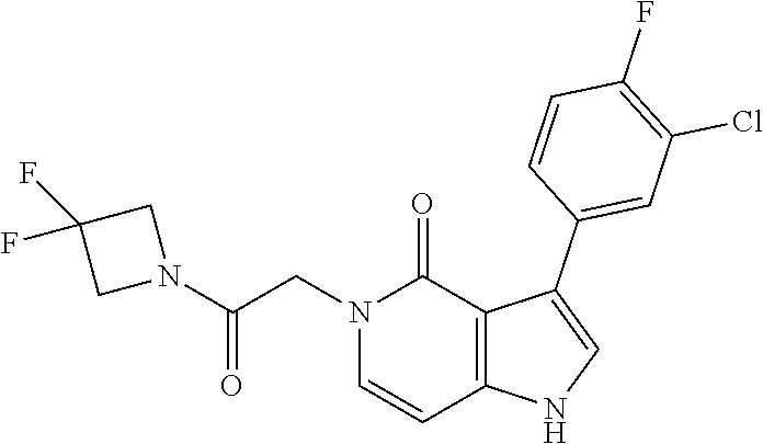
C1(F)=C(Cl)C=C(C2=CNC3=C2C(=O)N(CC(N2CC(F)(F)C2)=O)C=C3)C=C1
